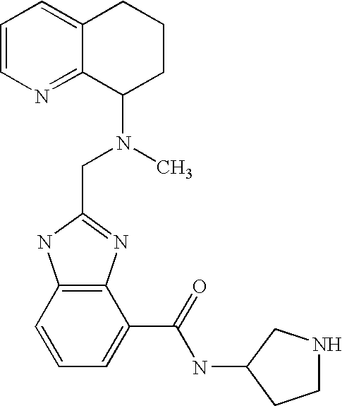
C12=C(C=CC=C1C(=O)NC1CNCC1)NC(CN(C)C1CCCC3=CC=CN=C13)=N2
